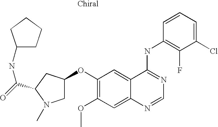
C1(Cl)=CC=CC(NC2=NC=NC3=CC(OC)=C(OC4CN(C)C(C(=O)NC5CCCC5)C4)C=C23)=C1F
